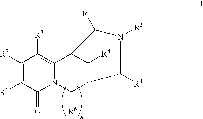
[R2]C1=C([R1])C(=O)N2C(=C1[R3])C1C([R4])C(C2[R6])C([R4])N([R5])C1[R4]
